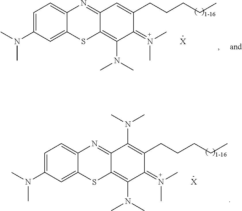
C1(N(C)C)=CC=C2C(=C1)SC1=C(N(C)C)C(=N(C)C)C(CCCCC)=C(N(C)C)C1=N2.[X].C1(N(C)C)=CC=C2C(=C1)SC1=C(N(C)C)C(=N(C)C)C(CCCCC)=CC1=N2.[X]
